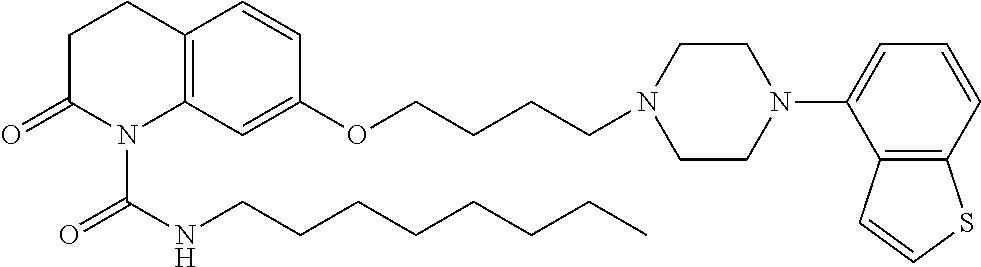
C12=C(C=C(OCCCCN3CCN(C4=CC=CC5=C4C=CS5)CC3)C=C1)N(C(NCCCCCCCC)=O)C(=O)CC2
